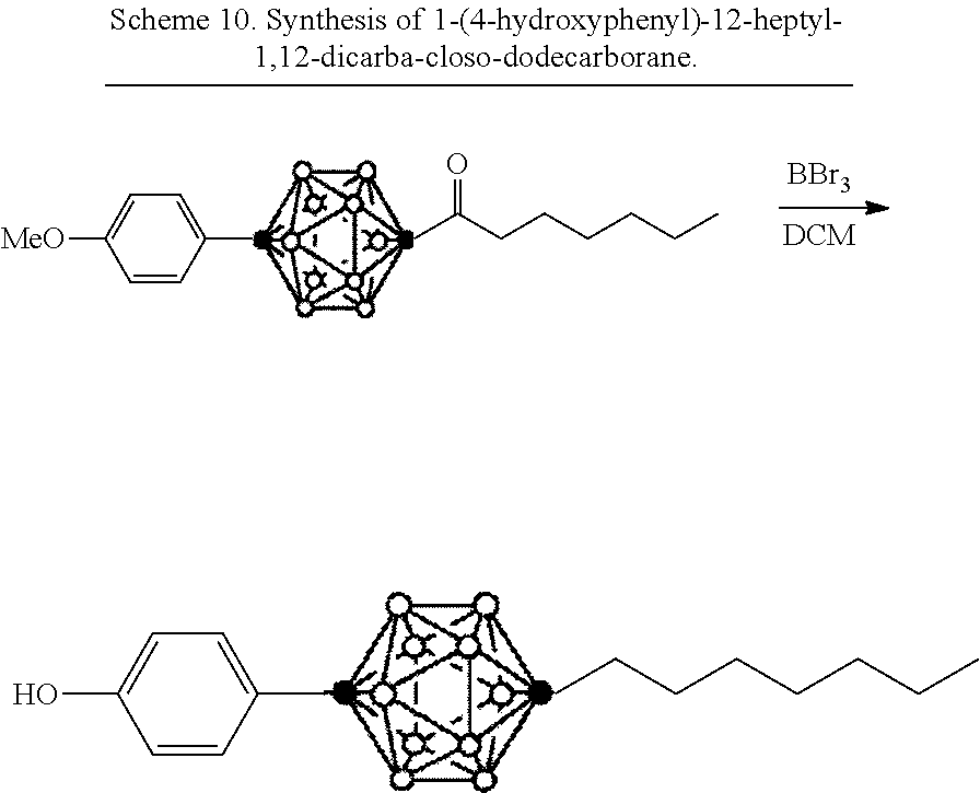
OC1=CC=C(C)C=C1.CCCCCCCC.[MeO]C1=CC=C(C)C=C1.CC(CCCCCC)=O.[BBr3].[DCM]
